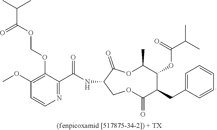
C1(OC)=C(OCOC(C(C)C)=O)C(C(NC2C(=O)OC(C)C(OC(C(C)C)=O)C(CC3=CC=CC=C3)C(=O)OC2)=O)=NC=C1
